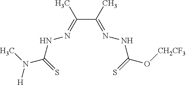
C(C(=NNC(O[CH2CF3])=S)C)(=NNC(N(C)[H])=S)C
